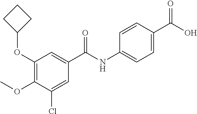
COC1=C(OC2CCC2)C=C(C(NC2=CC=C(C(O)=O)C=C2)=O)C=C1Cl
